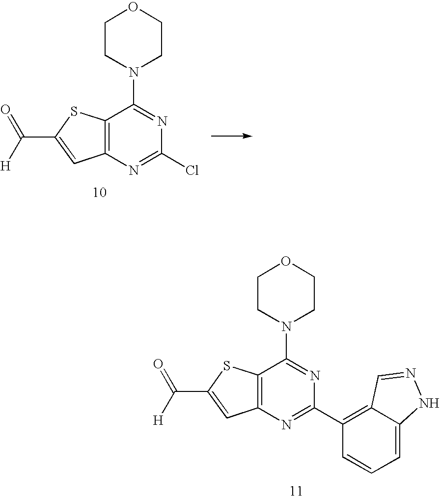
C12=C(N=C(C3=C4C(=CC=C3)NN=C4)N=C1N1CCOCC1)C=C(C(=O)[H])S2.C12=C(N=C(Cl)N=C1N1CCOCC1)C=C(C(=O)[H])S2
